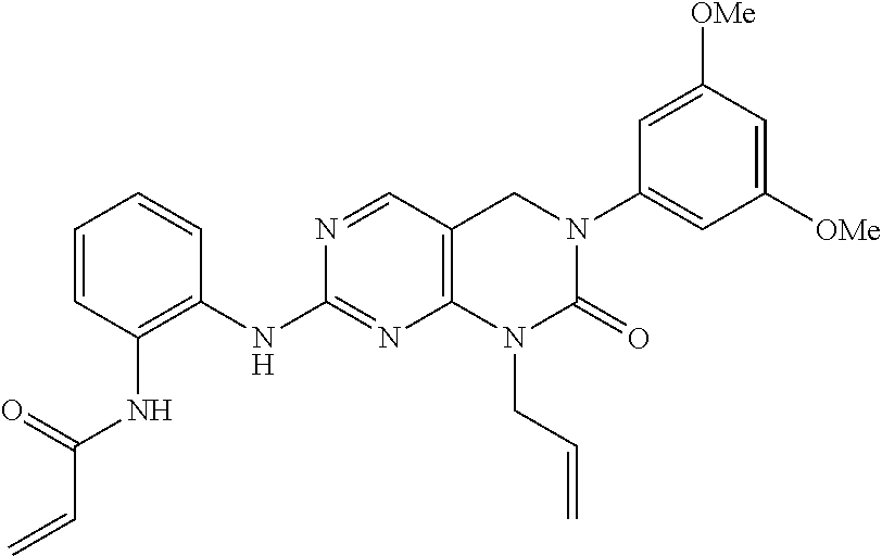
N(C1=NC2=C(C=N1)CN(C1=CC([OMe])=CC([OMe])=C1)C(=O)N2CC=C)C1=C(NC(=O)C=C)C=CC=C1
